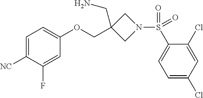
C1=C([NC])C(F)=CC(OCC2(CN)CN(S(C3=CC=C(Cl)C=C3Cl)(=O)=O)C2)=C1
